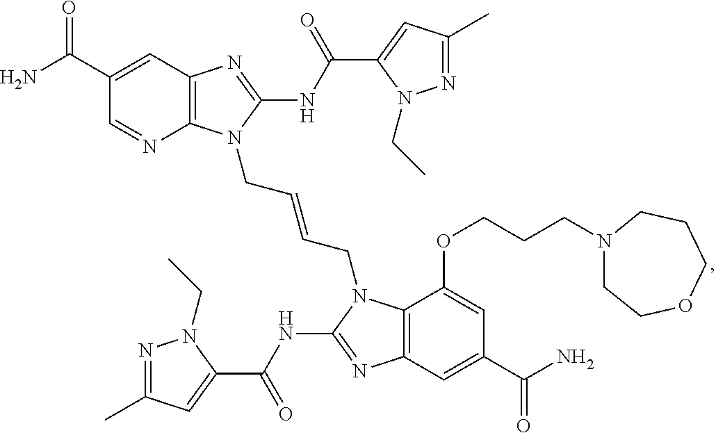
C12=C(N=C(NC(C3=CC(C)=NN3CC)=O)N1CC=CCN1C3=C(N=C1NC(C1=CC(C)=NN1CC)=O)C=C(C(=O)N)C=C3OCCCN1CCOCCC1)C=C(C(=O)N)C=N2
